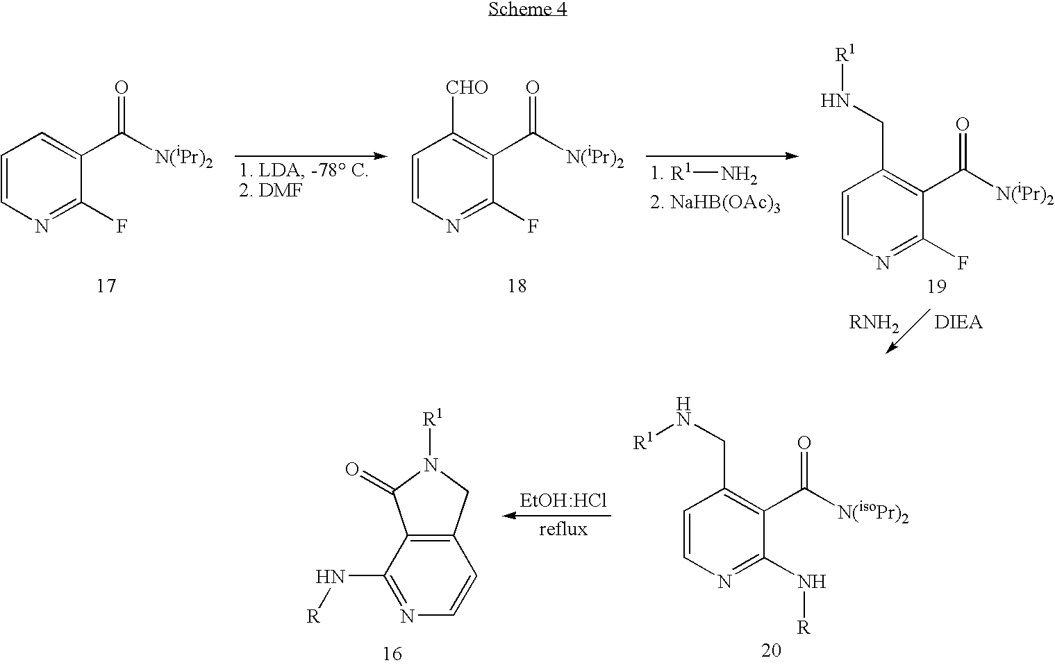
C1=CN=C(F)C(C([N(iPr)2])=O)=C1.C1=CN=C(F)C(C([N(iPr)2])=O)=C1[CHO].[R1]N.C1=CN=C(F)C(C([N(iPr)2])=O)=C1CN[R1].C1=CN=C(N[R])C(C([N(isoPr)2])=O)=C1CN[R1].C1(N[R])=NC=CC2=C1C(=O)N([R1])C2
